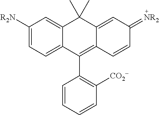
C1([R2N])=CC=C2C(=C1)C(C)(C)C1=CC(=[NR2])C=CC1=C2C1=C([CO2-])C=CC=C1
